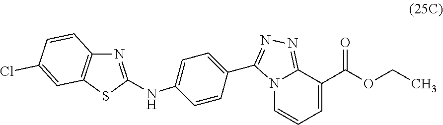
C1(C2=NN=C3N2C=CC=C3C(OCC)=O)=CC=C(NC2=NC3=C(S2)C=C(Cl)C=C3)C=C1
